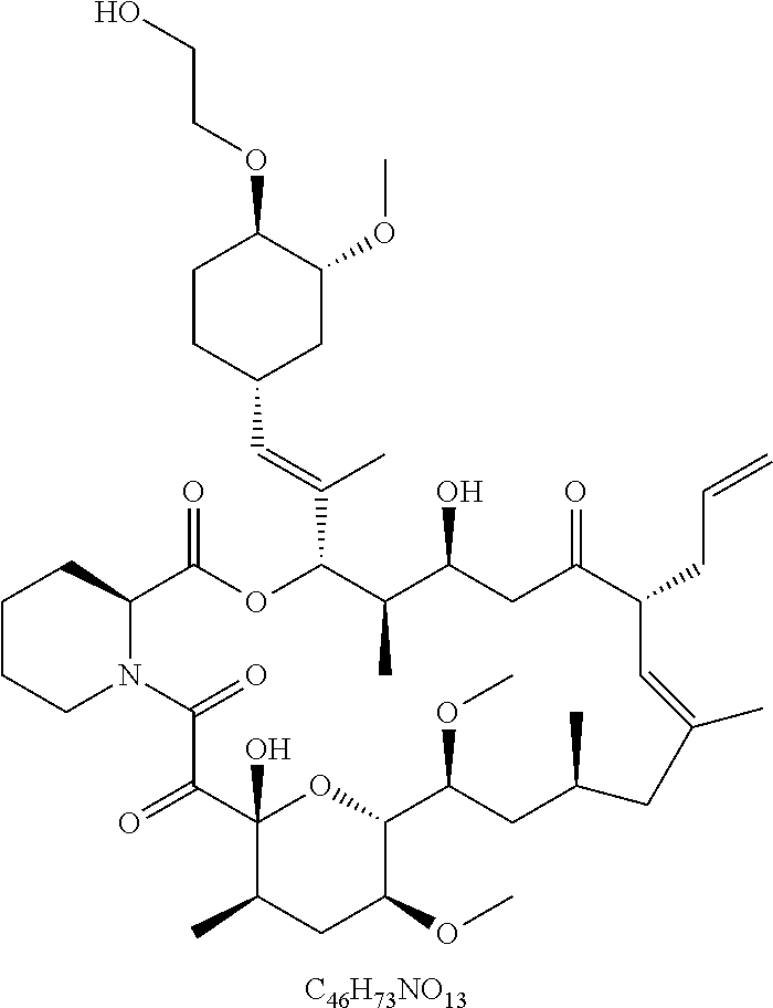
[C46H73NO13].C1CCN2C(C1)C(=O)OC(C(=CC1CC(OC)C(OCCO)CC1)C)C(C)C(O)CC(=O)C(CC=C)C=C(C)CC(C)CC(OC)C1OC(O)(C(=O)C2=O)C(C)CC1OC
